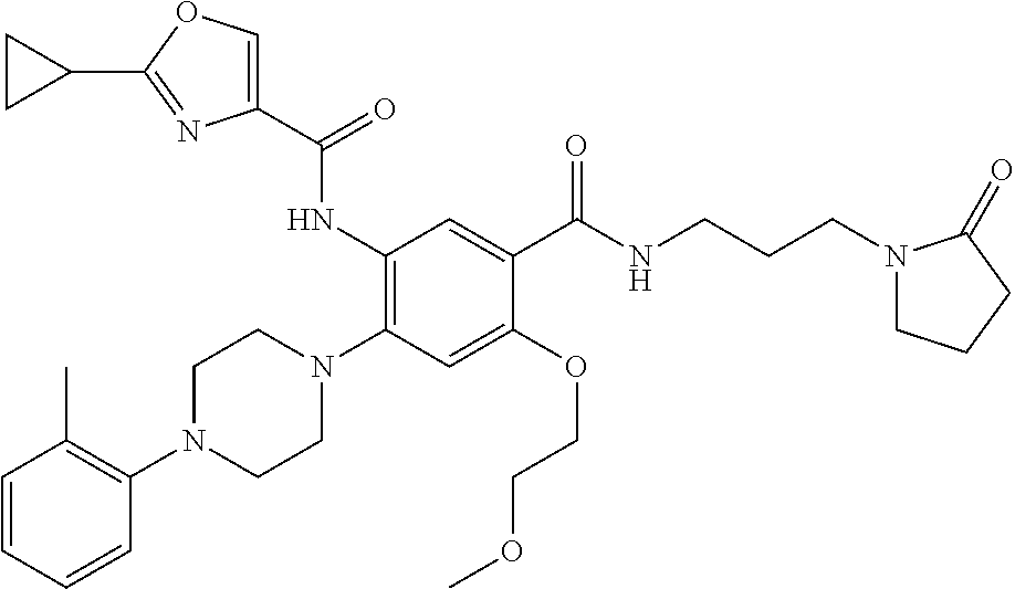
C1=CC=CC(N2CCN(C3=C(NC(C4=COC(C5CC5)=N4)=O)C=C(C(NCCCN4CCCC4=O)=O)C(OCCOC)=C3)CC2)=C1C
